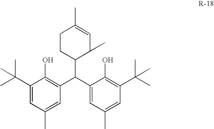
C1(C(C)(C)C)=CC(C)=CC(C(C2=CC(C)=CC(C(C)(C)C)=C2O)C2C(C)C=C(C)CC2)=C1O
